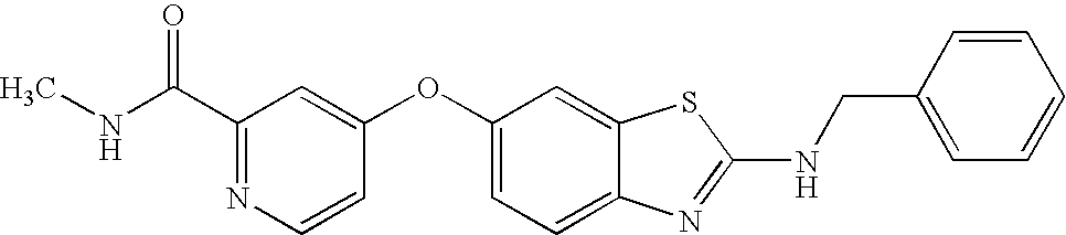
N1=C(C(=O)NC)C=C(OC2=CC=C3C(=C2)SC(NCC2=CC=CC=C2)=N3)C=C1
